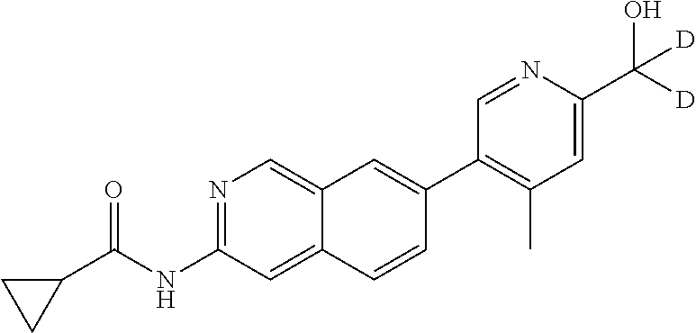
N1=C(NC(C2CC2)=O)C=C2C(=C1)C=C(C1=C(C)C=C(C([D])(O)[D])N=C1)C=C2
